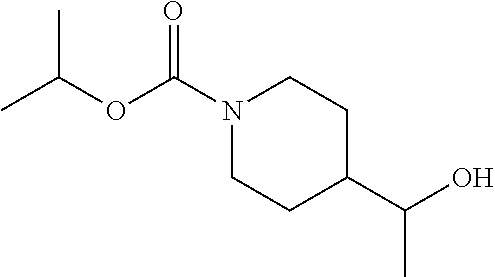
N1(C(OC(C)C)=O)CCC(C(O)C)CC1
